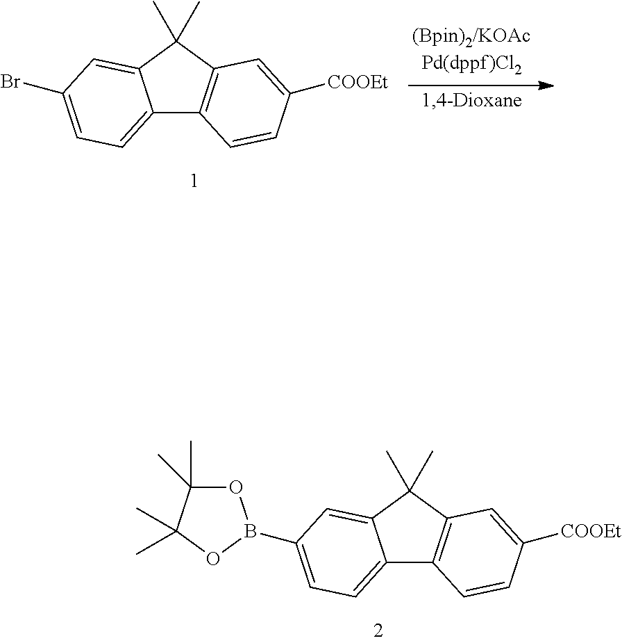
C12=CC=C(Br)C=C1C(C)(C)C1=C2C=CC([COOEt])=C1.C12=CC=C(B3OC(C)(C)C(C)(C)O3)C=C1C(C)(C)C1=C2C=CC([COOEt])=C1
